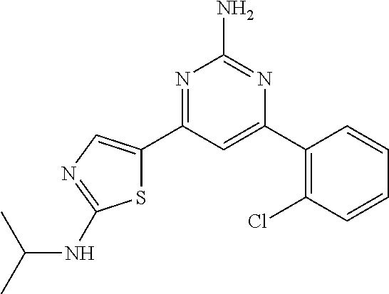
N1=C(C2=CN=C(NC(C)C)S2)C=C(C2=C(Cl)C=CC=C2)N=C1N
